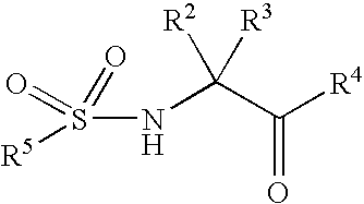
O=S([R5])(NC(C([R4])=O)([R2])[R3])=O
